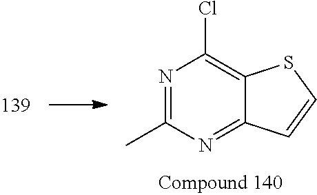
N1=C(C)N=C2C(=C1Cl)SC=C2
